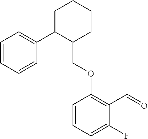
C1C(C2=CC=CC=C2)C(COC2=C(C=O)C(F)=CC=C2)CCC1
